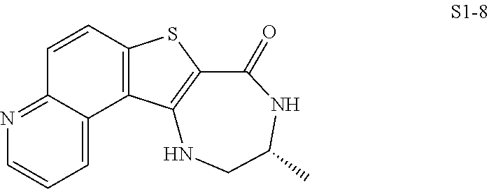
C1=CC2=NC=CC=C2C2=C1SC1=C2NCC(C)NC1=O
